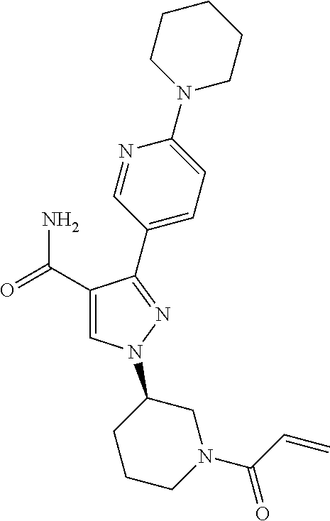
C1(C(=O)N)=CN(C2CCCN(C(C=C)=O)C2)N=C1C1=CC=C(N2CCCCC2)N=C1
